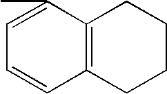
C12=C(CCCC1)C(C)=CC=C2
